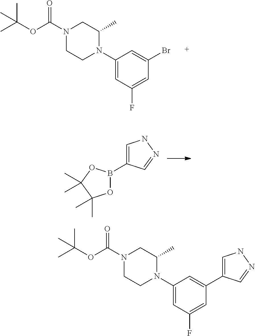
N1(C(OC(C)(C)C)=O)CCN(C2=CC(F)=CC(C3=CNN=C3)=C2)C(C)C1.N1(C(OC(C)(C)C)=O)CCN(C2=CC(F)=CC(Br)=C2)C(C)C1.C1=C(B2OC(C)(C)C(C)(C)O2)C=NN1
